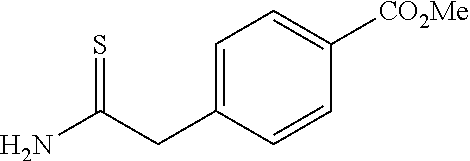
C1=C(CC(N)=S)C=CC([CO2Me])=C1
